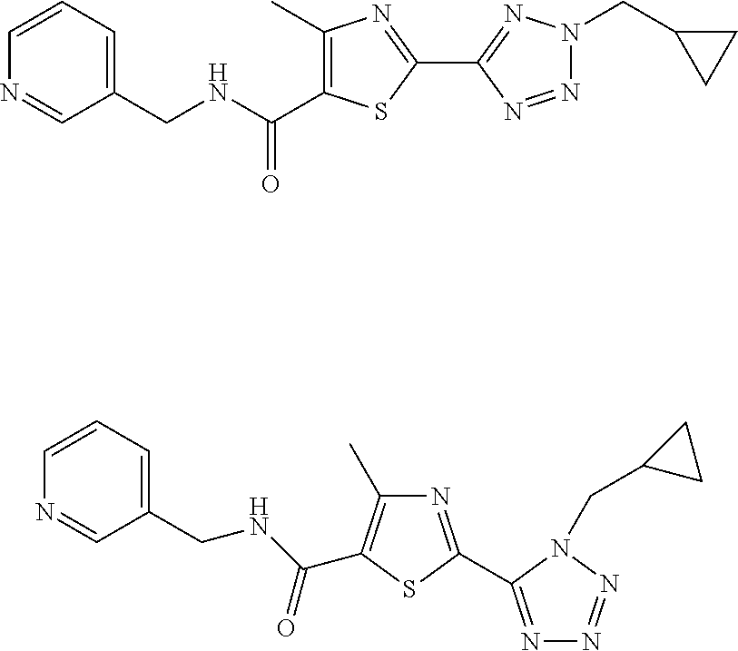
C1(C2=NN(CC3CC3)N=N2)=NC(C)=C(C(=O)NCC2=CC=CN=C2)S1.N1=C(C2=NN=NN2CC2CC2)SC(C(=O)NCC2=CC=CN=C2)=C1C
